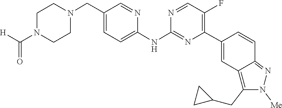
C1CN(C(=O)[H])CCN1CC1=CC=C(NC2=NC(C3=CC4=C(CC5CC5)N([Me])N=C4C=C3)=C(F)C=N2)N=C1
